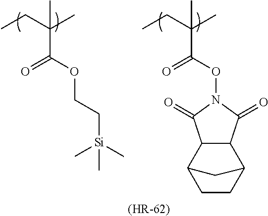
[(HR-62)].CCC(C)(C)C(OCC[Si](C)(C)C)=O.CCC(C)(C)C(ON1C(=O)C2C3CCC(C2C1=O)C3)=O
